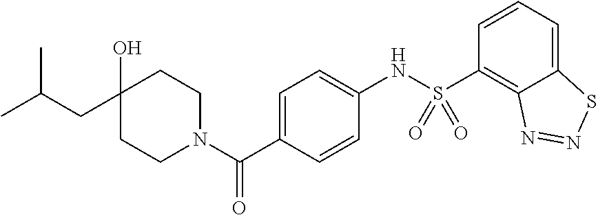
C1CN(C(C2=CC=C(NS(C3=C4C(=CC=C3)SN=N4)(=O)=O)C=C2)=O)CCC1(O)CC(C)C
